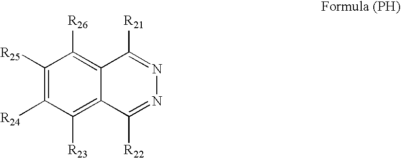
C1([R25])=C([R24])C([R23])=C2C(=C1[R26])C([R21])=NN=C2[R22]
